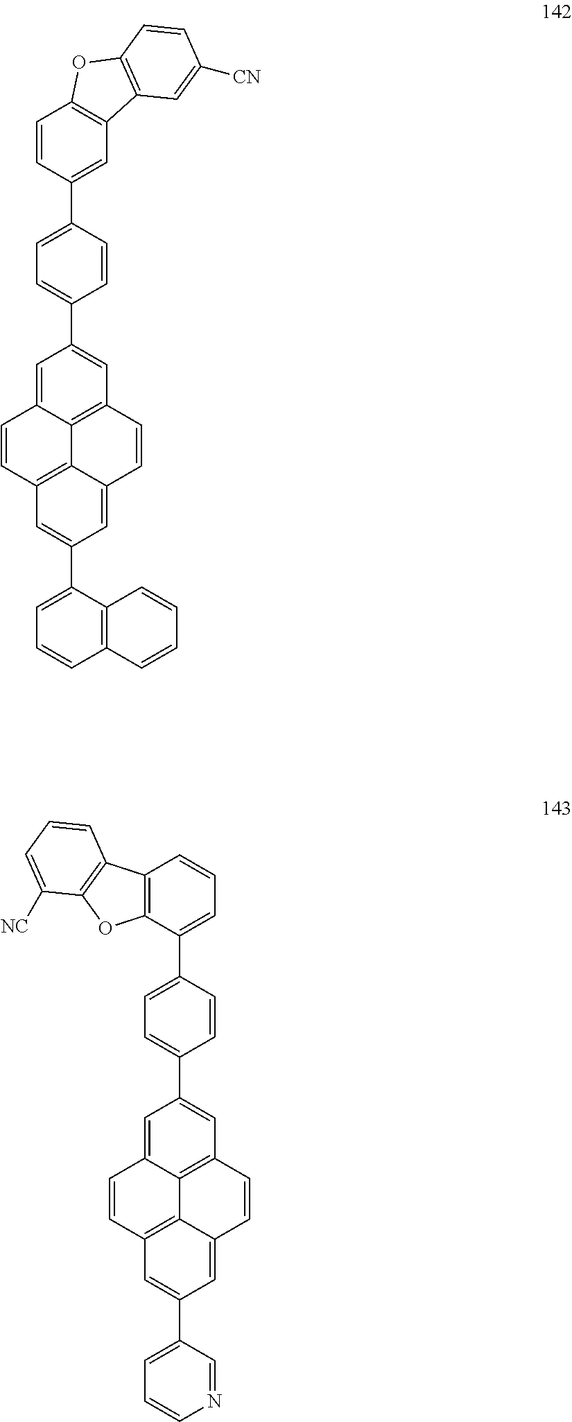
C1=C2C3=C(C=C1C1=CC=C(C4=CC5=C(C=C4)OC4=C5C=C([CN])C=C4)C=C1)C=CC1=CC(C4=CC=CC5=C4C=CC=C5)=CC(=C31)C=C2.C1=C2C3=C(C=C1C1=CC=C(C4=CC=CC5=C4OC4=C5C=CC=C4[NC])C=C1)C=CC1=CC(C4=CC=CN=C4)=CC(=C31)C=C2
